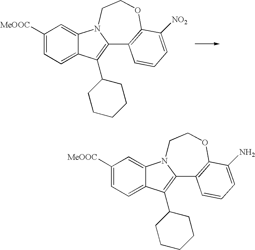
C1([MeOOC])=CC=C2C(=C1)N1C(=C2C2CCCCC2)C2=C(OCC1)C([NO2])=CC=C2.C1([MeOOC])=CC=C2C(=C1)N1C(=C2C2CCCCC2)C2=C(OCC1)C(N)=CC=C2
